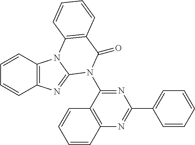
C1=CC2=C(C=C1)N=C1N2C2=C(C(=O)N1C1=NC(C3=CC=CC=C3)=NC3=C1C=CC=C3)C=CC=C2
